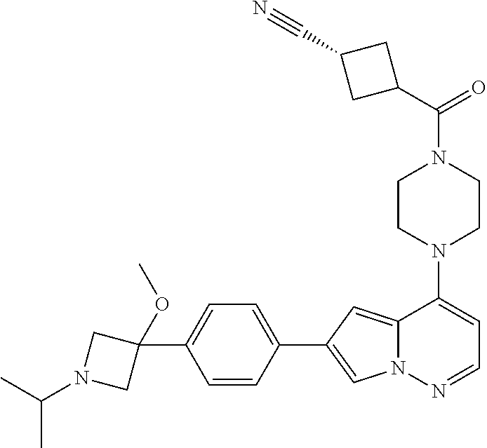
N1(C2=CC=NN3C2=CC(C2=CC=C(C4(OC)CN(C(C)C)C4)C=C2)=C3)CCN(C(=O)C2CC(C#N)C2)CC1
